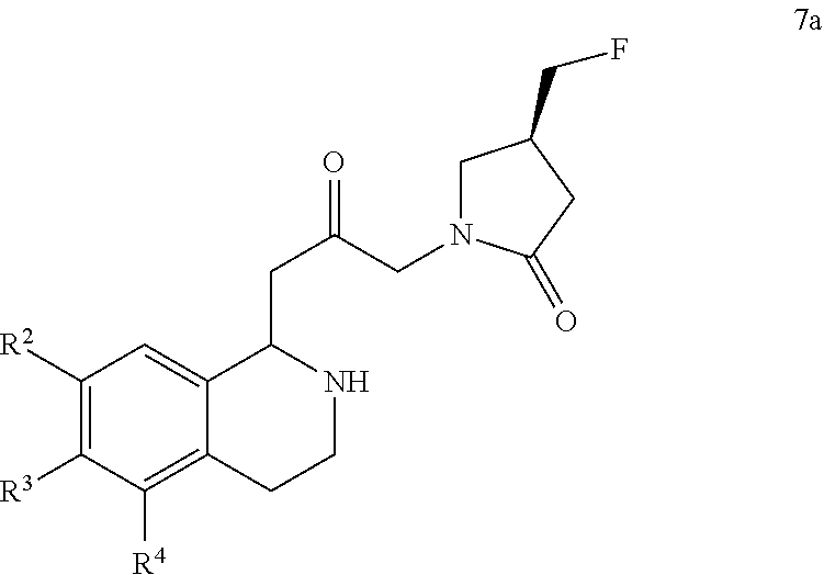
C1N(CC(CC2C3=CC([R2])=C([R3])C([R4])=C3CCN2)=O)C(=O)CC1CF
